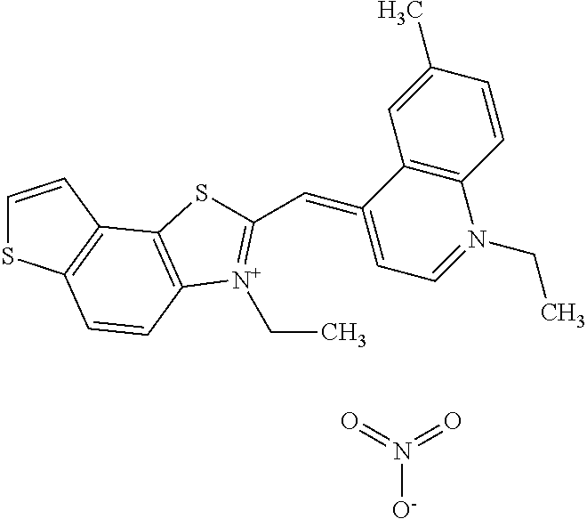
C1=CC2=C(S1)C=CC1=C2SC(C=C2=CC=N(CC)C3=C2C=C(C)C=C3)=[N+]1CC.N([O-])(=O)=O
